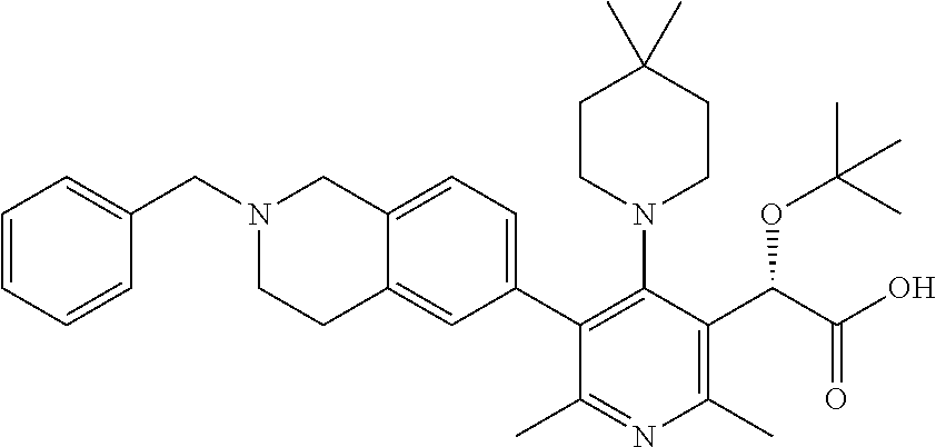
C12=CC=C(C3=C(N4CCC(C)(C)CC4)C(C(C(O)=O)OC(C)(C)C)=C(C)N=C3C)C=C1CCN(CC1=CC=CC=C1)C2
